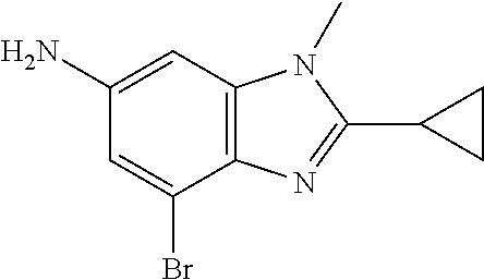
C1=C(Br)C2=C(C=C1N)N(C)C(C1CC1)=N2
